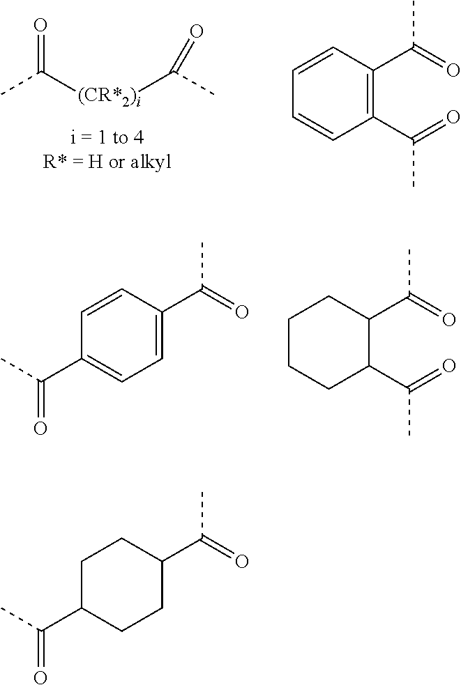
CC([(CR*2)i]C(C)=O)=O.C1(C(C)=O)=C(C(=O)C)C=CC=C1.C1=C(C(=O)C)C=CC(C(=O)C)=C1.C1(C(C)=O)C(C(=O)C)CCCC1.C1C(C(=O)C)CCC(C(=O)C)C1
